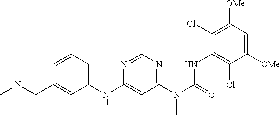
C1([OMe])=CC([OMe])=C(Cl)C(NC(N(C2=NC=NC(NC3=CC=CC(CN(C)C)=C3)=C2)C)=O)=C1Cl
